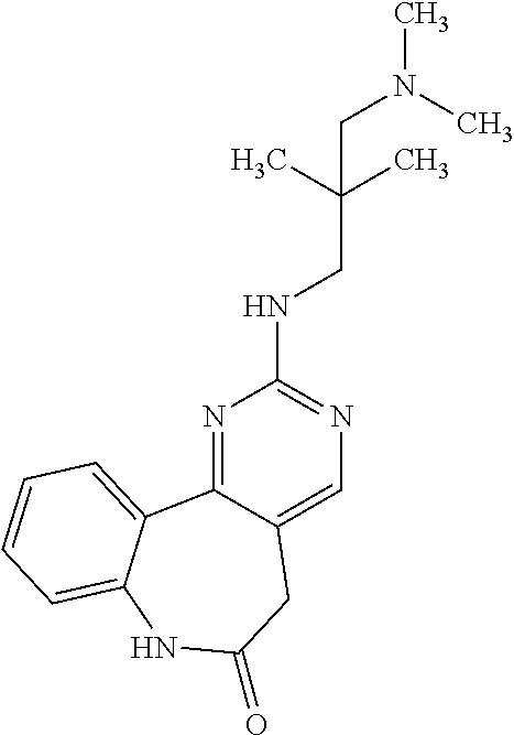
N1=C2C(=CN=C1NCC(C)(C)CN(C)C)CC(=O)NC1=CC=CC=C21
